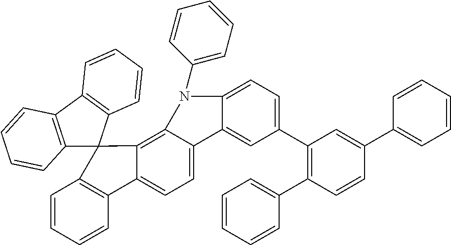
C1=CC=CC2=C1C1(C3=C4C(=CC=C23)C2=CC(C3=C(C5=CC=CC=C5)C=CC(C5=CC=CC=C5)=C3)=CC=C2N4C2=CC=CC=C2)C2=C(C3=C1C=CC=C3)C=CC=C2
